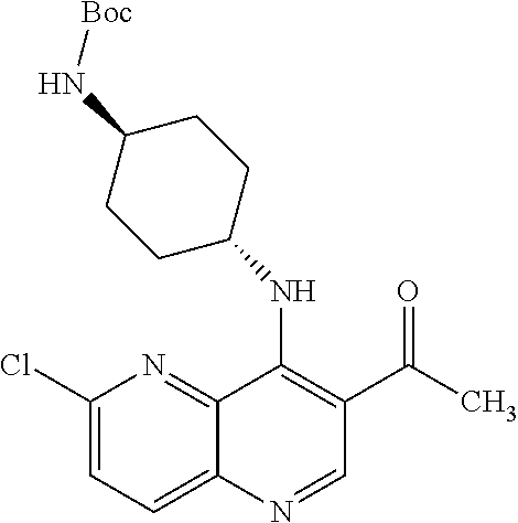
C1(Cl)=CC=C2C(=N1)C(NC1CCC(N[Boc])CC1)=C(C(=O)C)C=N2
